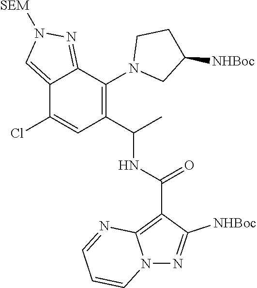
C12=CN([SEM])N=C1C(N1CC([NHBoc])CC1)=C(C(C)NC(C1=C3N(N=C1[NHBoc])C=CC=N3)=O)C=C2Cl
